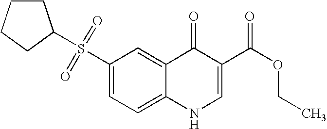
C1CCCC1S(C1=CC=C2C(=C1)C(=O)C(C(OCC)=O)=CN2)(=O)=O
